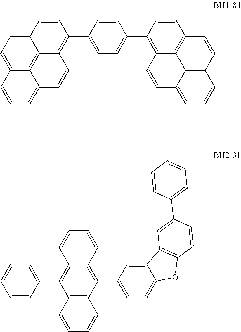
C1(C2=C3C4=C5C(=CC=C4C=C2)C=CC=C5C=C3)=CC=C(C2=C3C4=C(C=C2)C=CC2=C4C(=CC=C2)C=C3)C=C1.C1=CC=CC(C2=C3C(=C(C4=CC=C5C(=C4)C4=C(O5)C=CC(C5=CC=CC=C5)=C4)C4=C2C=CC=C4)C=CC=C3)=C1
